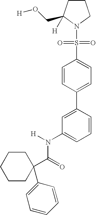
C1CC(CO[H])([H])N(S(C2=CC=C(C3=CC(N(C(C4(C5=CC=CC=C5)CCCCC4)=O)[H])=CC=C3)C=C2)(=O)=O)C1
